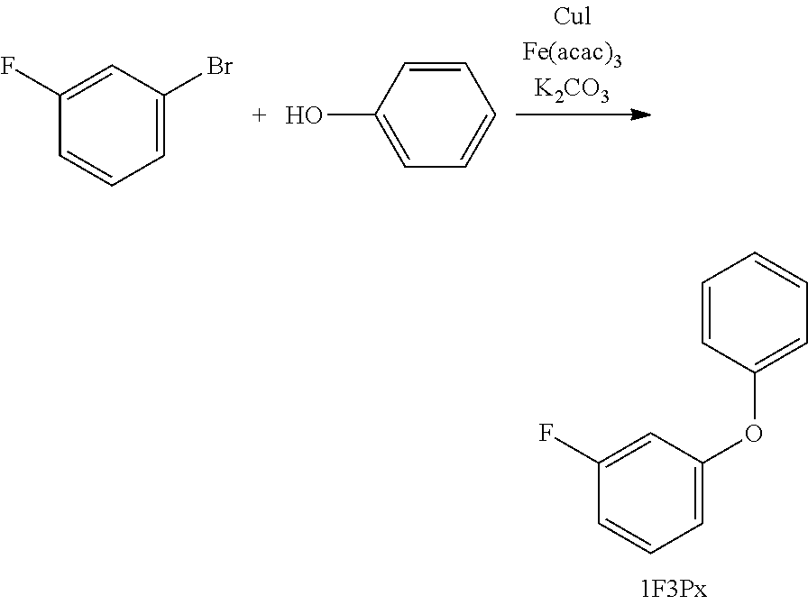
C1(F)=CC(Br)=CC=C1.C1=CC(O)=CC=C1.C1(F)=CC(OC2=CC=CC=C2)=CC=C1
